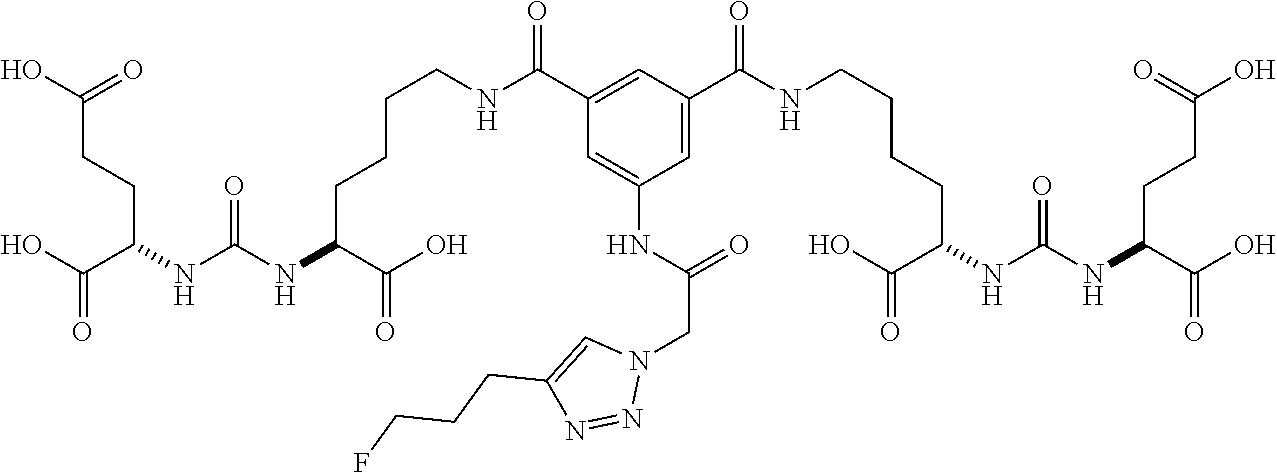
C(CNC(C1=CC(C(NCCCCC(C(O)=O)NC(NC(C(O)=O)CCC(O)=O)=O)=O)=CC(NC(CN2C=C(CCCF)N=N2)=O)=C1)=O)CCC(C(O)=O)NC(NC(C(O)=O)CCC(O)=O)=O
